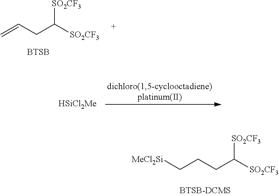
C(CCC([SO2CF3])[SO2CF3])[MeCl2Si].C=CCC([SO2CF3])[SO2CF3].[BTSB].[HSiCl2Me]
